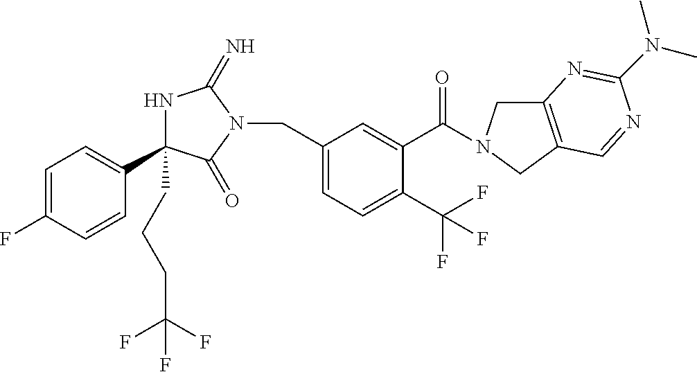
N1C(C2=CC=C(F)C=C2)(CCCC(F)(F)F)C(=O)N(CC2=CC=C(C(F)(F)F)C(C(=O)N3CC4=C(C3)C=NC(N(C)C)=N4)=C2)C1=N
